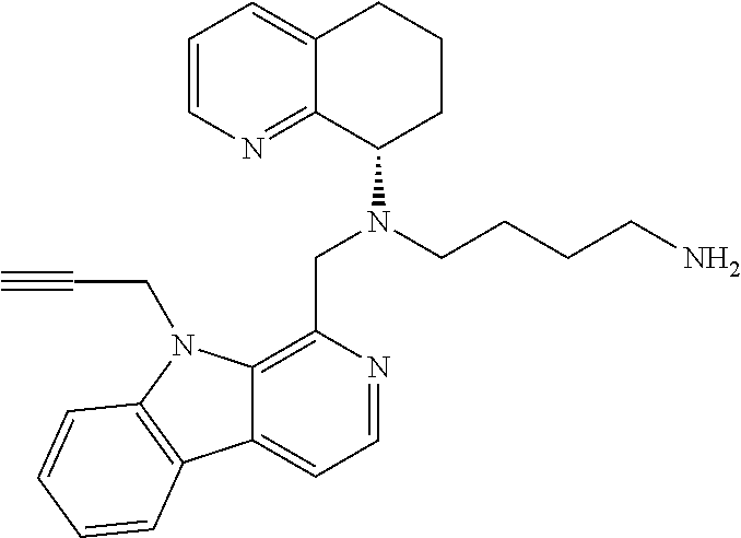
C1=CN=C2C(=C1)CCCC2N(CCCCN)CC1=C2C(=CC=N1)C1=C(N2CC#C)C=CC=C1
